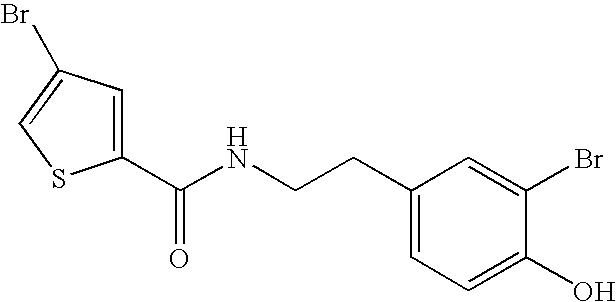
C1(C(NCCC2=CC=C(O)C(Br)=C2)=O)=CC(Br)=CS1
